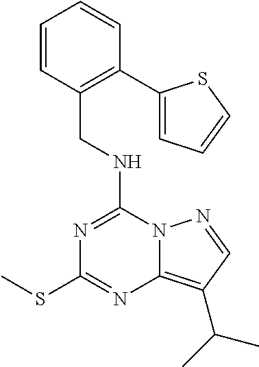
C1=CC(CNC2=NC(SC)=NC3=C(C(C)C)C=NN23)=C(C2=CC=CS2)C=C1
